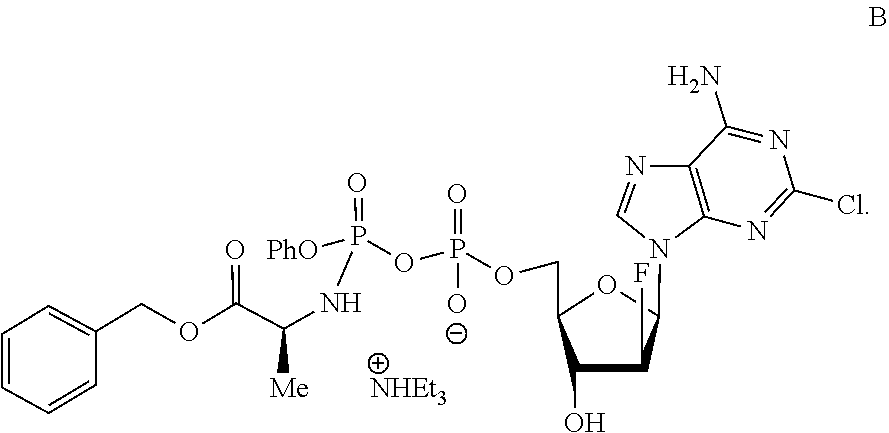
C1=C(COC(C(NP(=O)([PhO])OP(OCC2C(O)C(F)C(N3C4=C(C(N)=NC(Cl)=N4)N=C3)O2)(=O)[O-])[Me])=O)C=CC=C1
